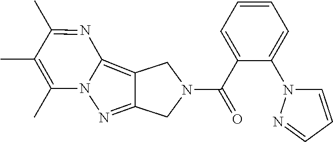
C1=CC=C(C(=O)N2CC3=NN4C(=C3C2)N=C(C)C(C)=C4C)C(N2C=CC=N2)=C1
